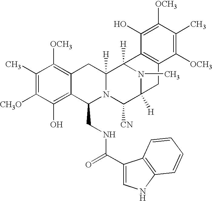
C1(C)=C([CH3O])C(O)=C2C(=C1[OCH3])CC1([H])N(C2CNC(C2=CNC3=C2C=CC=C3)=O)C([CN])C2([H])N(C)C1([H])C1=C(C2)C([OCH3])=C(C)C([OCH3])=C1O
